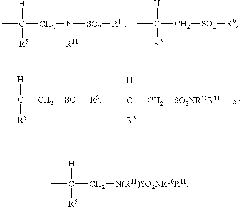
CC(CN([SO2][R10])[R11])([H])[R5].CC(C[SO2][R9])([H])[R5].CC(C[SO][R9])([H])[R5].CC(C[SO2NR10R11])([H])[R5].CC(C[N(R11)SO2NR10R11])([H])[R5]
